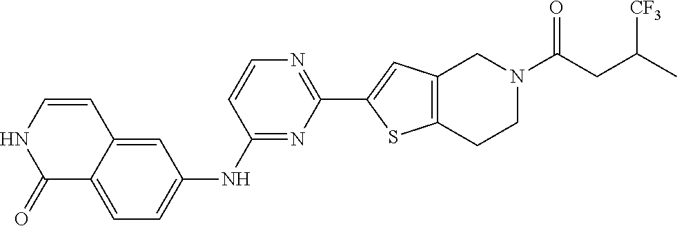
C1(=O)C2=CC=C(NC3=NC(C4=CC5=C(S4)CCN(C(CC(C)[CF3])=O)C5)=NC=C3)C=C2C=CN1
